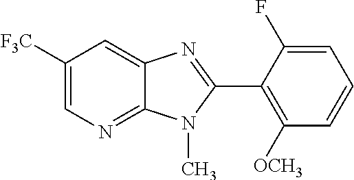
C1([F3C])=CN=C2C(=C1)N=C(C1=C([OCH3])C=CC=C1F)N2C
